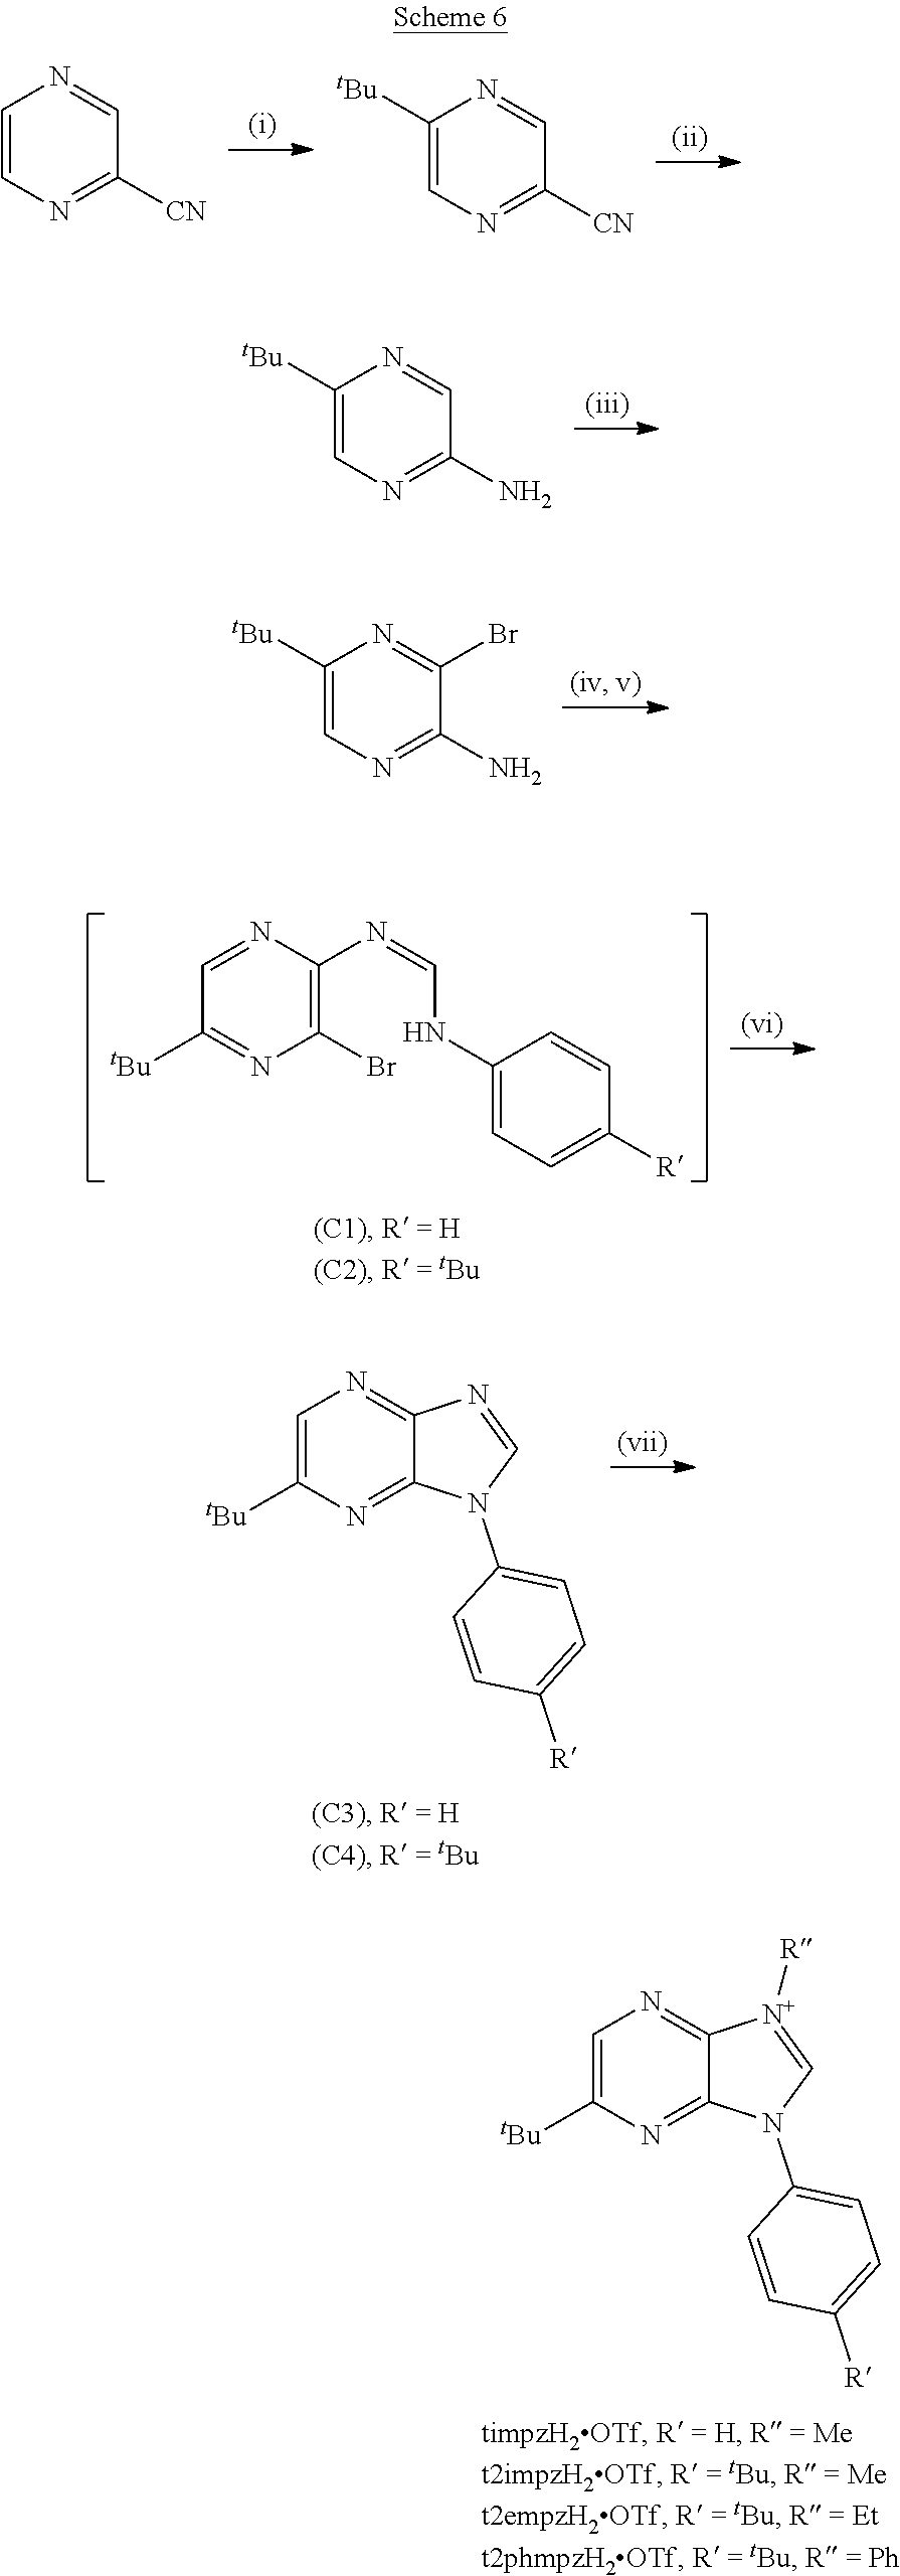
C1=C([tBu])N=C2C(=N1)[N+]([R])=CN2C1=CC=C([R])C=C1.C1=CN=C([CN])C=N1.C1([tBu])=CN=C([CN])C=N1.C1([tBu])=CN=C(N)C=N1.C1([tBu])=CN=C(N)C(Br)=N1.C1=NC(N=CNC2=CC=C([R])C=C2)=C(Br)N=C1[tBu].C1=C([tBu])N=C2C(=N1)N=CN2C1=CC=C([R])C=C1
